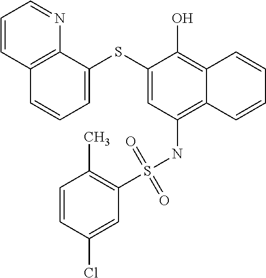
C12=C(NS(C3=C(C)C=CC(Cl)=C3)(=O)=O)C=C(SC3=CC=CC4=C3N=CC=C4)C(O)=C1C=CC=C2
